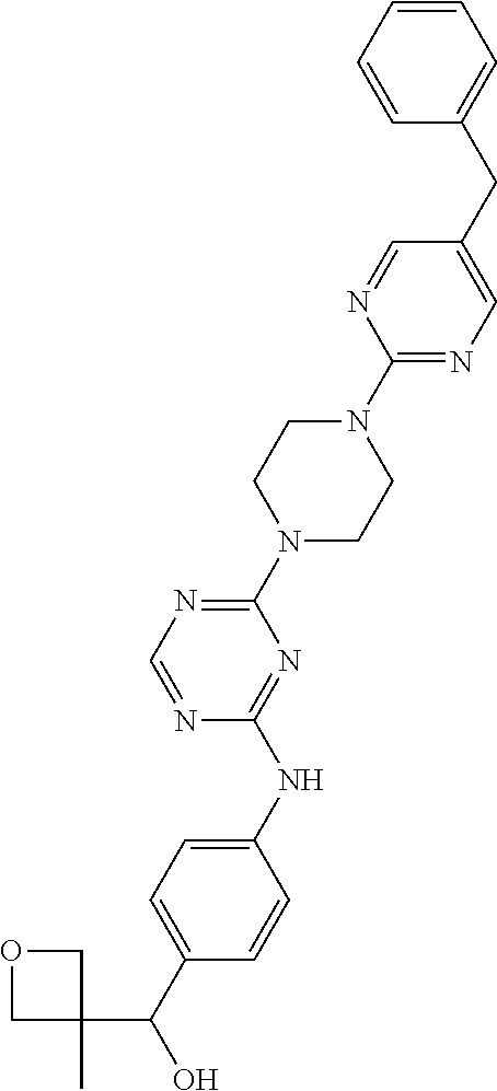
C1=NC(N2CCN(C3=NC=NC(NC4=CC=C(C(O)C5(C)COC5)C=C4)=N3)CC2)=NC=C1CC1=CC=CC=C1
